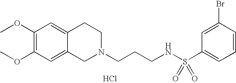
Cl.COC1=C(OC)C=C2C(=C1)CCN(CCCNS(=O)(=O)C1=CC=CC(Br)=C1)C2
